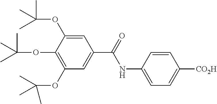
C1=C(NC(C2=CC(OC(C)(C)C)=C(OC(C)(C)C)C(OC(C)(C)C)=C2)=O)C=CC([CO2H])=C1
